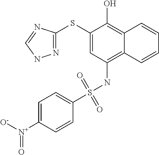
N1=C(SC2=CC(NS(=O)(=O)C3=CC=C([N+]([O-])=O)C=C3)=C3C(=C2O)C=CC=C3)N=CN1
